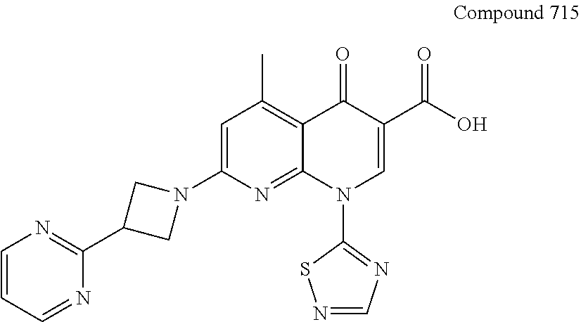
C1=C(N2CC(C3=NC=CC=N3)C2)N=C2C(=C1C)C(=O)C(C(O)=O)=CN2C1=NC=NS1
